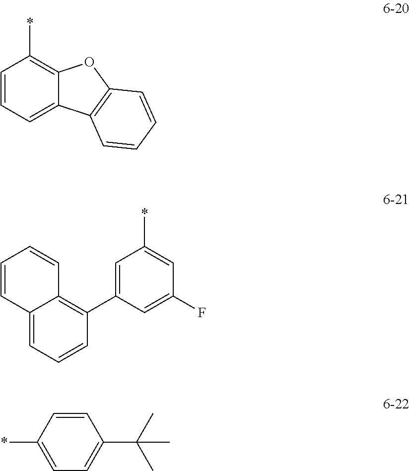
C1=CC=C2C(=C1*)OC1=C2C=CC=C1.C1=CC2=CC=CC(C3=CC(*)=CC(F)=C3)=C2C=C1.C1=CC(*)=CC=C1C(C)(C)C
